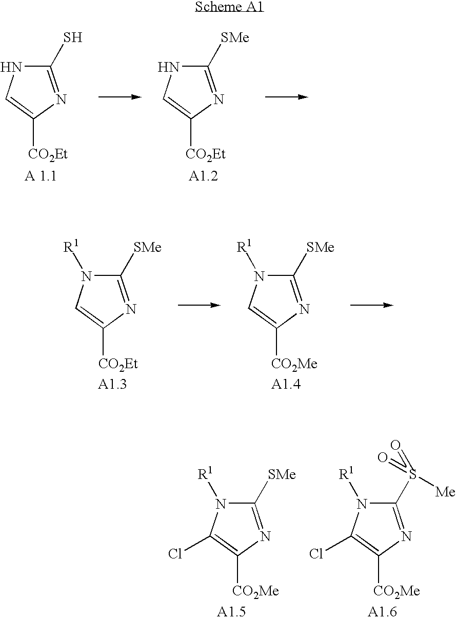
C1(S)=NC([CO2Et])=CN1.C1([SMe])=NC([CO2Et])=CN1.C1([SMe])=NC([CO2Et])=CN1[R1].C1([SMe])=NC([CO2Me])=CN1[R1].C1([SMe])=NC([CO2Me])=C(Cl)N1[R1].C1(S(=O)([Me])=O)=NC([CO2Me])=C(Cl)N1[R1]
